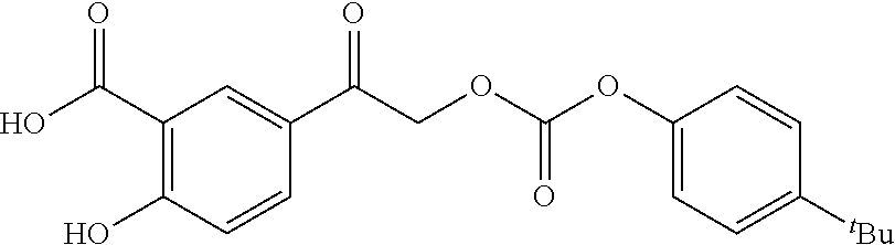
C1(C(O)=O)=C(O)C=CC(C(COC(OC2=CC=C([tBu])C=C2)=O)=O)=C1
